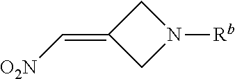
C(=C1CN([Rb])C1)[O2N]
